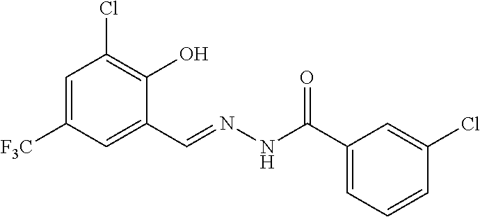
C1=C([F3C])C=C(C=NNC(C2=CC=CC(Cl)=C2)=O)C(O)=C1Cl
